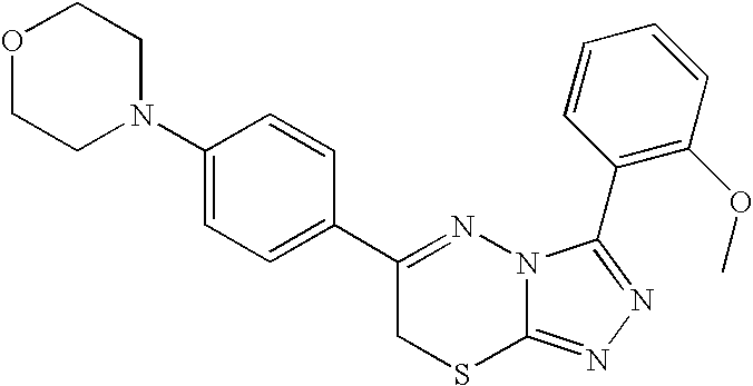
C1=C(N2CCOCC2)C=CC(C2=NN3C(=NN=C3C3=C(OC)C=CC=C3)SC2)=C1
